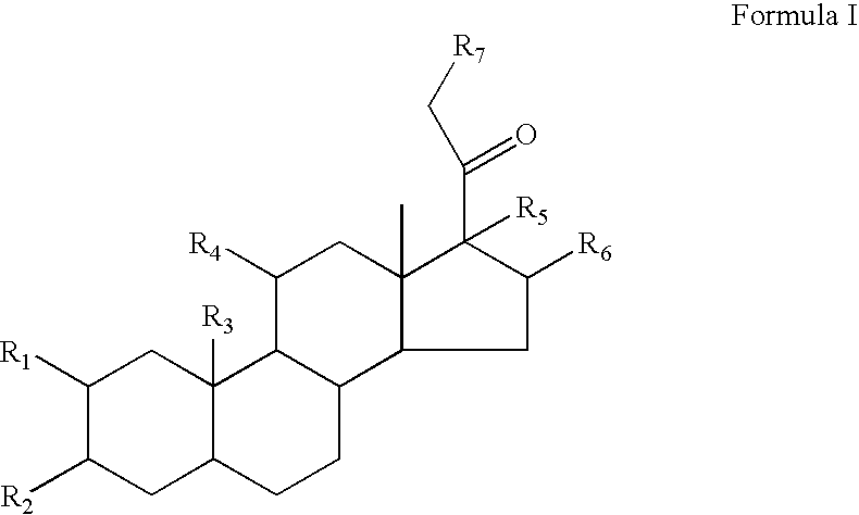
C1([R1])C([R2])CC2C([R3])(C1)C1C(CC2)C2CC([R6])C(C(=O)C[R7])([R5])C2(C)CC1[R4]
